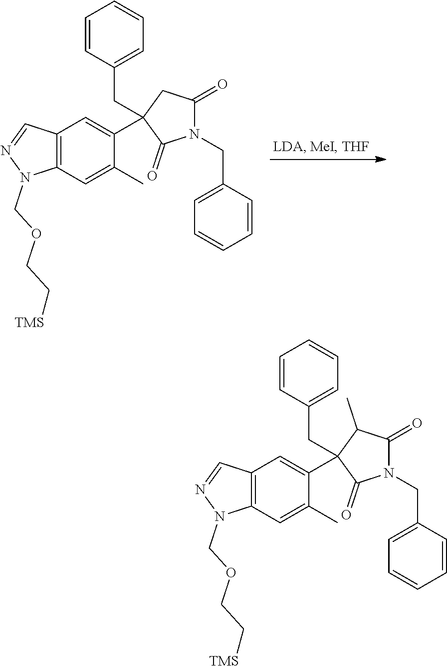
C12=C(C=C(C)C(C3(CC4=CC=CC=C4)C(=O)N(CC4=CC=CC=C4)C(=O)C3)=C1)N(COCC[TMS])N=C2.C12=C(C=C(C)C(C3(CC4=CC=CC=C4)C(=O)N(CC4=CC=CC=C4)C(=O)C3C)=C1)N(COCC[TMS])N=C2
